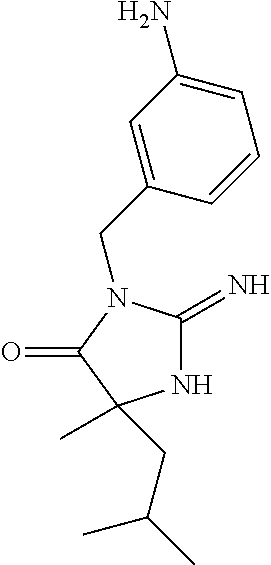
C1=C(CN2C(=N)NC(C)(CC(C)C)C2=O)C=CC=C1N
